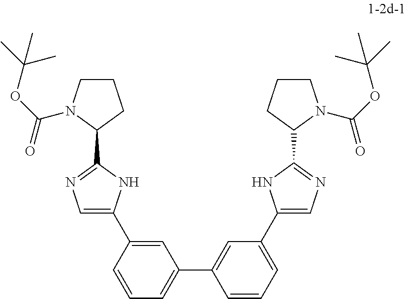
C1=CC=C(C2=CN=C(C3N(C(OC(C)(C)C)=O)CCC3)N2)C=C1C1=CC=CC(C2=CN=C(C3CCCN3C(OC(C)(C)C)=O)N2)=C1
